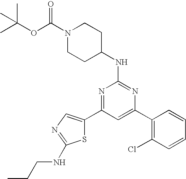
C1(C2=CC(C3=CN=C(NCCC)S3)=NC(NC3CCN(C(OC(C)(C)C)=O)CC3)=N2)=C(Cl)C=CC=C1
